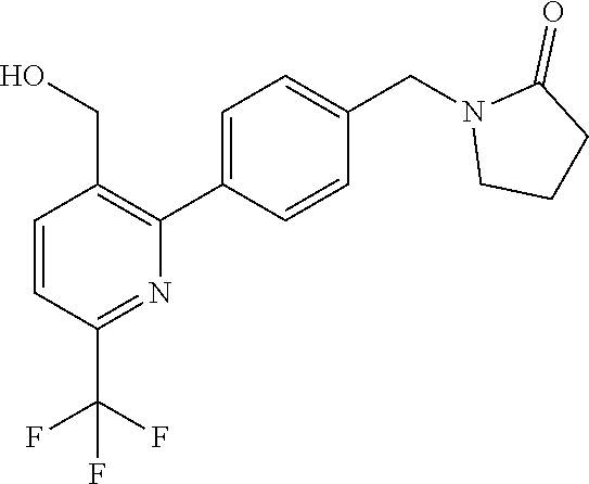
C1=CC(C(F)(F)F)=NC(C2=CC=C(CN3CCCC3=O)C=C2)=C1CO
